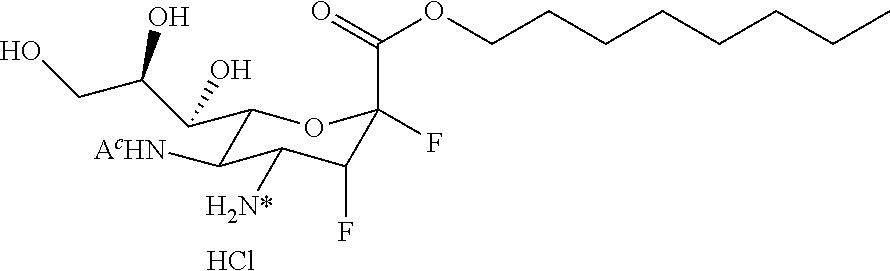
Cl.C1(C(C(CO)O)O)C([AcHN])C([H2N*])C(F)C(C(=O)OCCCCCCCC)(F)O1
